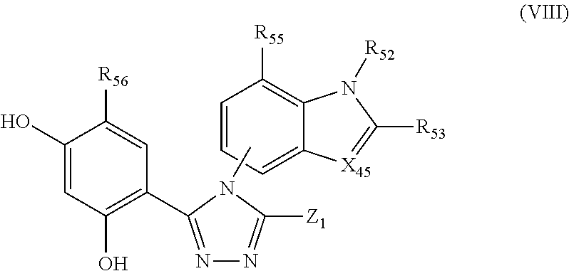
C1=CC=C2C(=C1[R55])N([R52])C([R53])=[X45]2.CN1C([Z1])=NN=C1C1=C(O)C=C(O)C([R56])=C1
